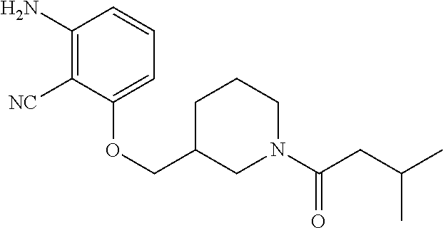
C1(N)=C([NC])C(OCC2CN(C(CC(C)C)=O)CCC2)=CC=C1
